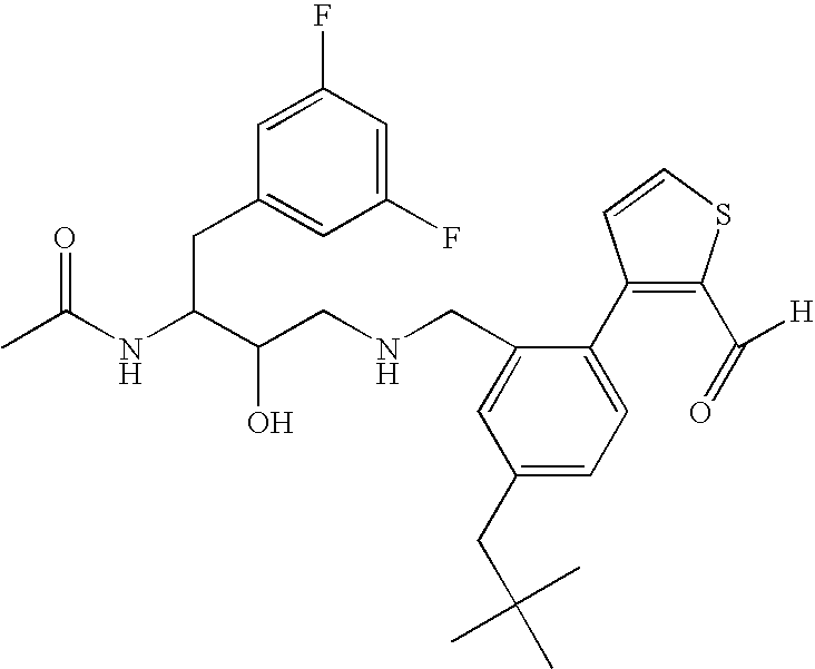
CC(NC(C(CNCC1=CC(CC(C)(C)C)=CC=C1C1=C(C(=O)[H])SC=C1)O)CC1=CC(F)=CC(F)=C1)=O
